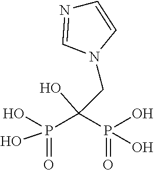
P(O)(O)(C(P(O)(O)=O)(O)CN1C=CN=C1)=O
